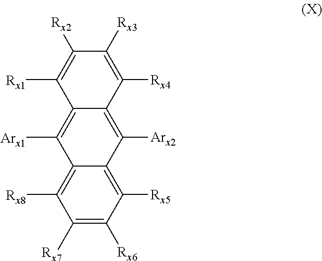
C12=C([Arx1])C3=C([Rx8])C([Rx7])=C([Rx6])C([Rx5])=C3C([Arx2])=C1C([Rx4])=C([Rx3])C([Rx2])=C2[Rx1]
